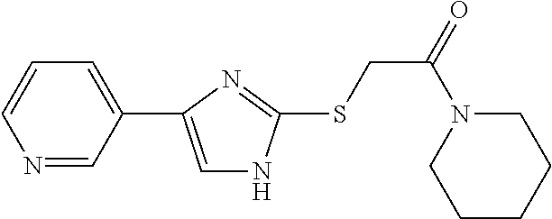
N1=CC(C2=CNC(SCC(=O)N3CCCCC3)=N2)=CC=C1
